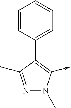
N1=C(C)C(C2=CC=CC=C2)=C(->C)N1C
